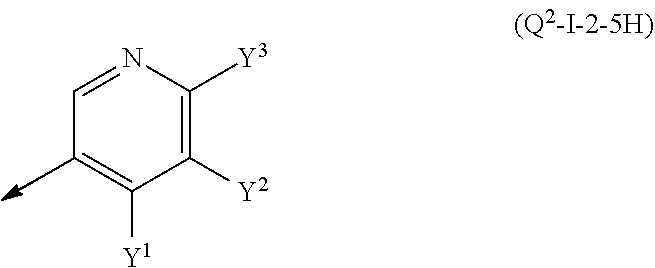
C1=NC([Y3])=C([Y2])C([Y1])=C1
